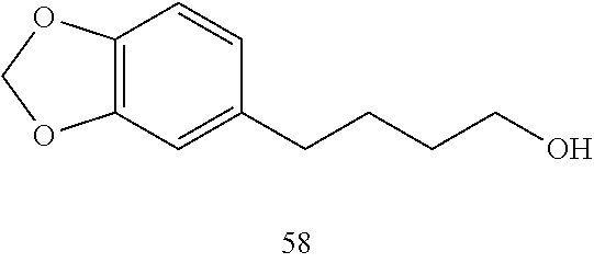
C12=C(OCO1)C=CC(CCCCO)=C2
